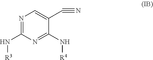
N1=C(N[R3])N=C(N[R4])C(C#N)=C1
